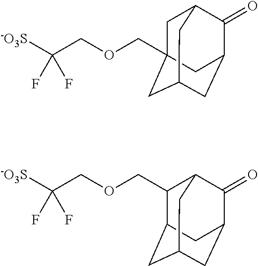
[-O3S]C(COCC12CC3C(=O)C(CC(C1)C3)C2)(F)F.[-O3S]C(COCC1C2CC3CC(C(=O)C1C3)C2)(F)F
